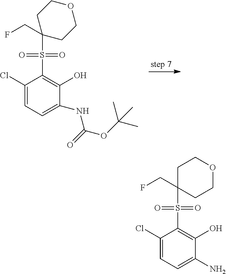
C1(Cl)=CC=C(NC(=O)OC(C)(C)C)C(O)=C1S(C1(CF)CCOCC1)(=O)=O.C1(Cl)=CC=C(N)C(O)=C1S(=O)(=O)C1(CF)CCOCC1
